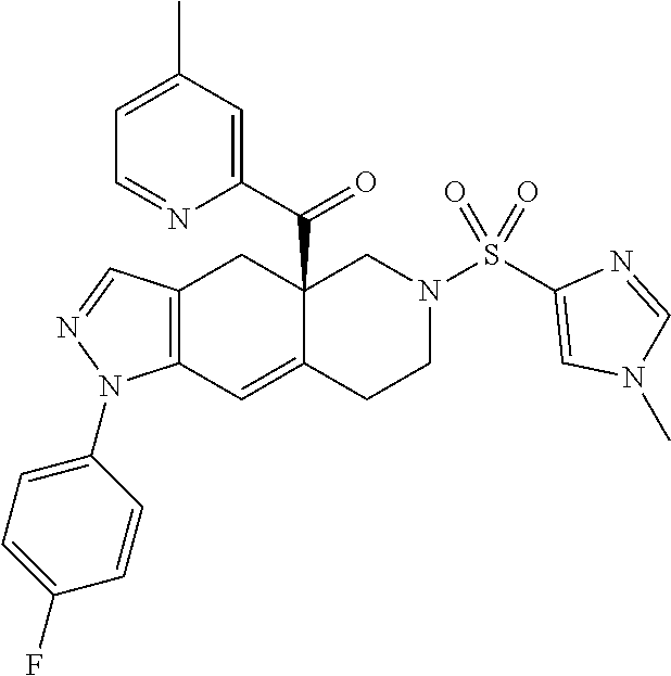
C12=C(C=C3C(C(C4=CC(C)=CC=N4)=O)(C1)CN(S(C1=CN(C)C=N1)(=O)=O)CC3)N(C1=CC=C(F)C=C1)N=C2
